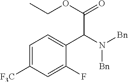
C1=C([F3C])C=C(F)C(C(N([Bn])[Bn])C(OCC)=O)=C1
